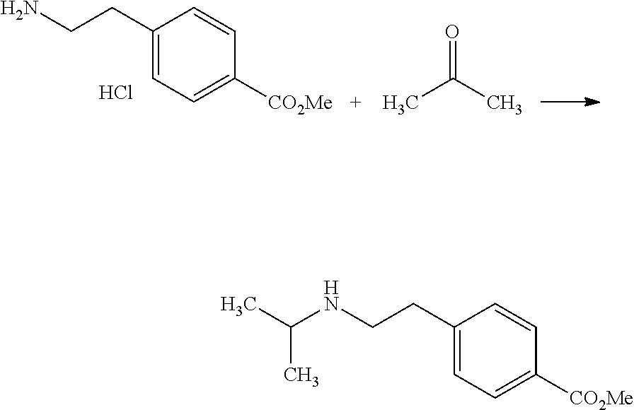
CC(C)=O.NCCC1=CC=C([CO2Me])C=C1.Cl.C(NCCC1=CC=C([CO2Me])C=C1)(C)C
